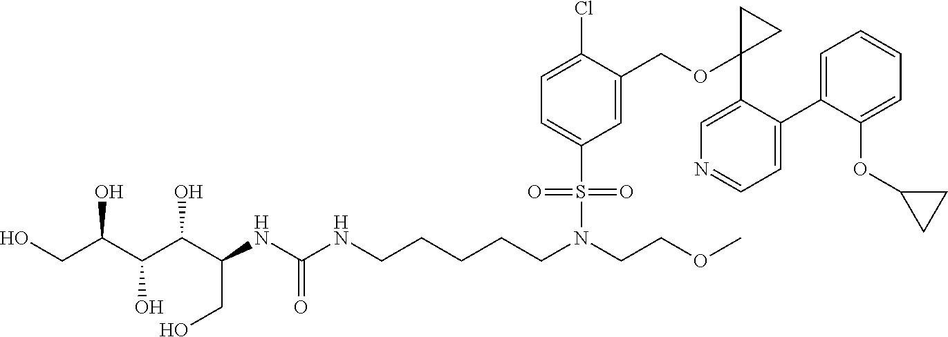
OCC(C(C(C(NC(NCCCCCN(CCOC)S(C1=CC=C(Cl)C(COC2(C3=CN=CC=C3C3=CC=CC=C3OC3CC3)CC2)=C1)(=O)=O)=O)CO)O)O)O
